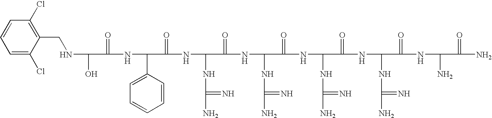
C1=C(Cl)C(CNC(O)C(=O)NC(C2=CC=CC=C2)C(=O)NC(NC(N)=N)C(=O)NC(NC(N)=N)C(=O)NC(NC(N)=N)C(=O)NC(NC(N)=N)C(=O)NC(N)C(=O)N)=C(Cl)C=C1
